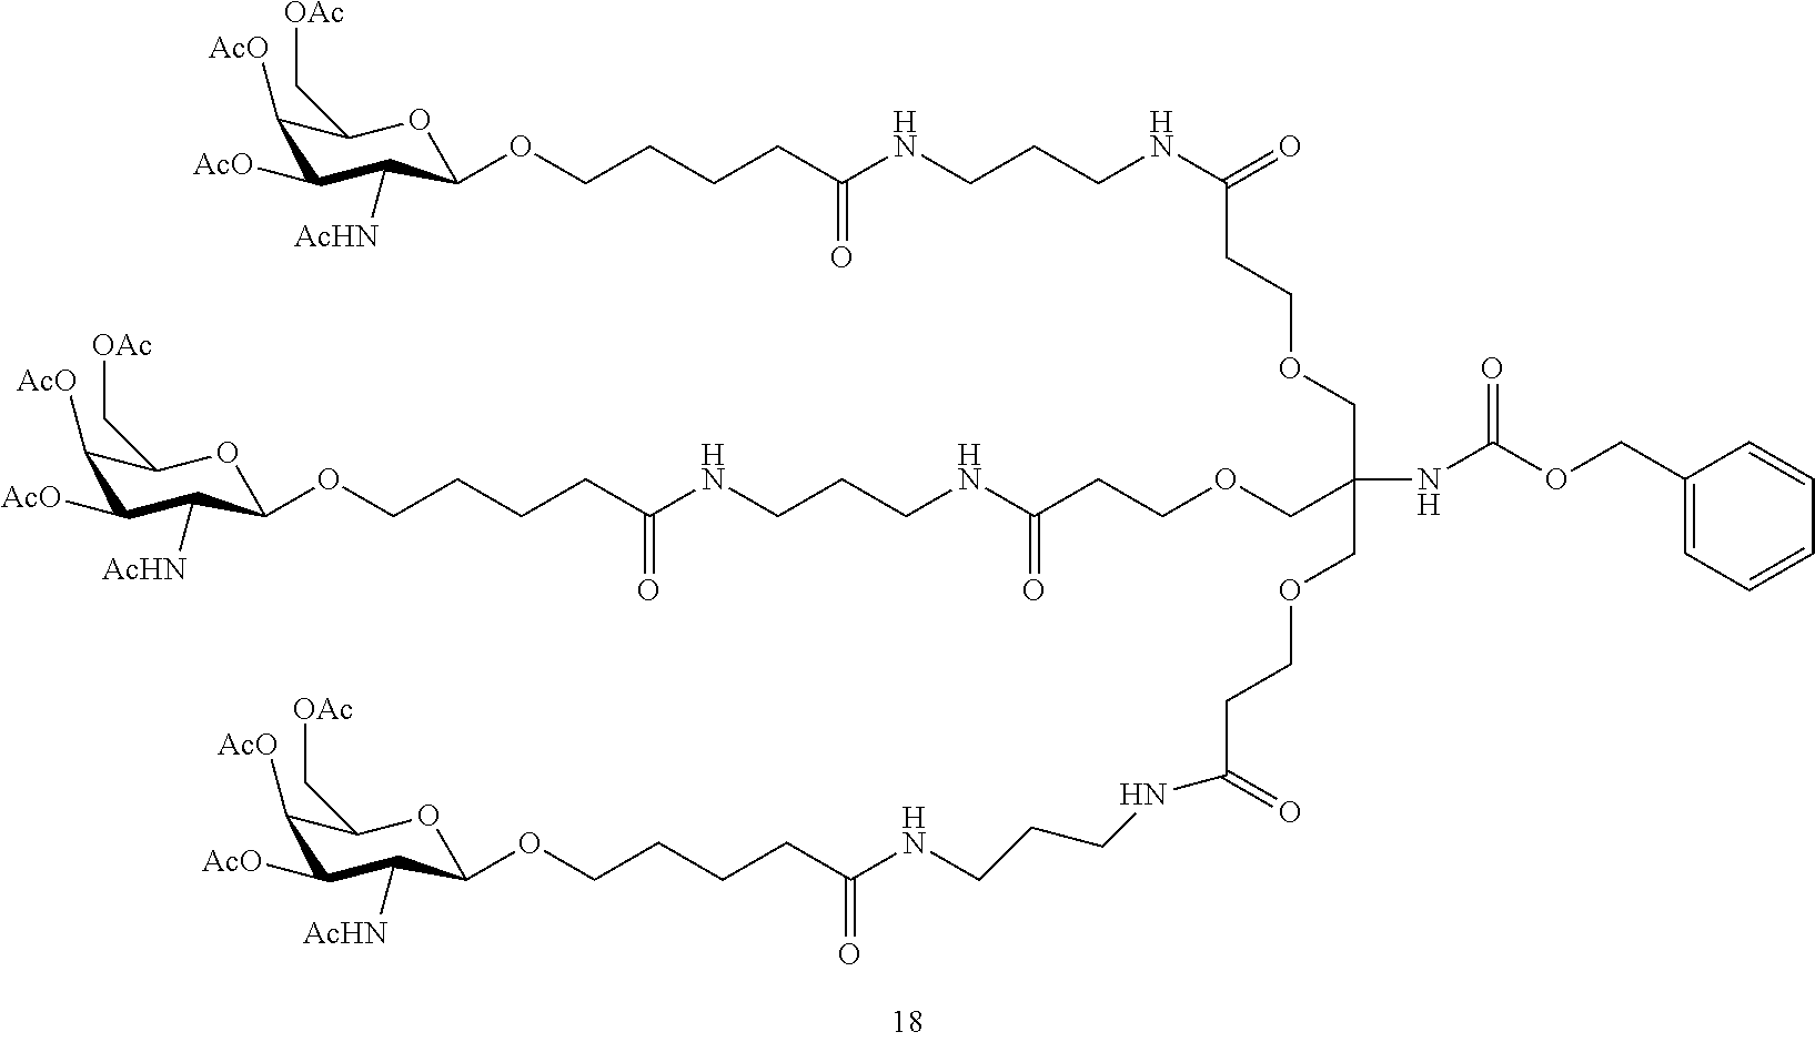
C(NC(OCC1=CC=CC=C1)=O)(COCCC(=O)NCCCNC(CCCCOC1C([AcHN])C([AcO])C([AcO])C(C[OAc])O1)=O)(COCCC(NCCCNC(CCCCOC1C([AcHN])C([AcO])C([AcO])C(C[OAc])O1)=O)=O)COCCC(=O)NCCCNC(CCCCOC1C([AcHN])C([AcO])C([AcO])C(C[OAc])O1)=O
